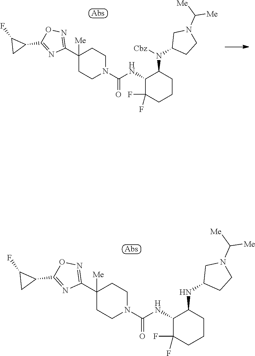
C1(C2=NOC(C3C(F)C3)=N2)([Me])CCN(C(NC2C(F)(F)CCCC2N(C2CCN(C([Me])[Me])C2)[Cbz])=O)CC1.C1(C2=NOC(C3C(F)C3)=N2)([Me])CCN(C(NC2C(F)(F)CCCC2NC2CCN(C([Me])[Me])C2)=O)CC1
